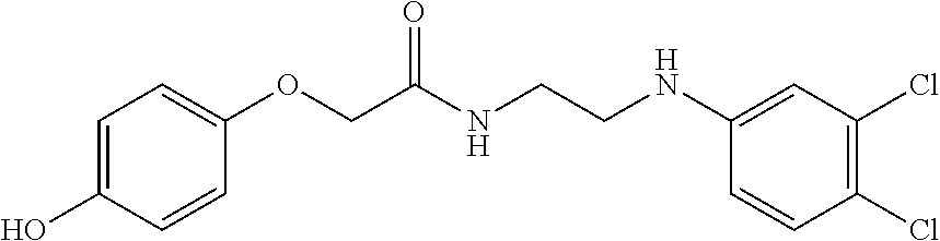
C1=C(O)C=CC(OCC(NCCNC2=CC(Cl)=C(Cl)C=C2)=O)=C1
